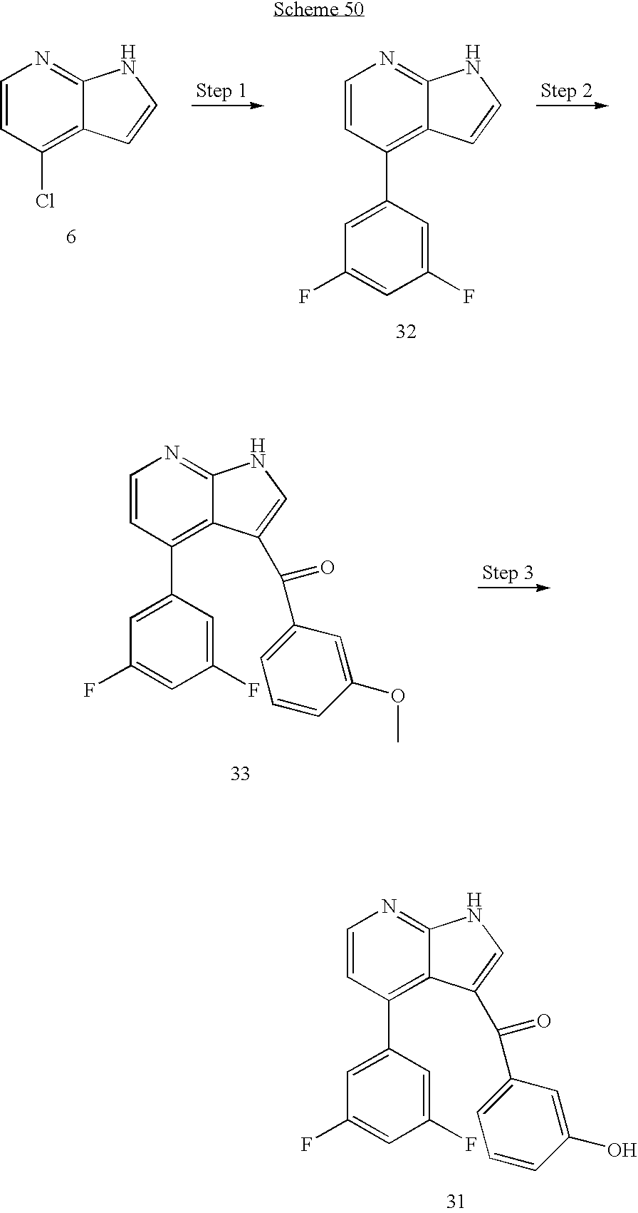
C1=CC(C2=CC(F)=CC(F)=C2)=C2C(=N1)NC=C2C(C1=CC=CC(O)=C1)=O.C1=CC(C2=CC(F)=CC(F)=C2)=C2C(=N1)NC=C2.C1=CC(Cl)=C2C(=N1)NC=C2.C1=CC(C2=CC(F)=CC(F)=C2)=C2C(=N1)NC=C2C(C1=CC=CC(OC)=C1)=O
